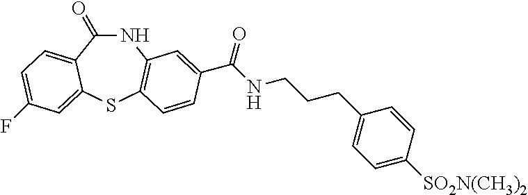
N1C(=O)C2=CC=C(F)C=C2SC2=C1C=C(C(NCCCC1=CC=C([SO2N(CH3)2])C=C1)=O)C=C2
